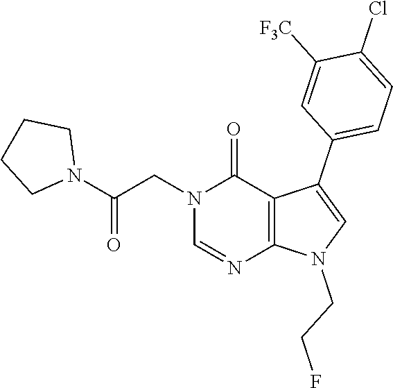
C1=C([F3C])C(Cl)=CC=C1C1=CN(CCF)C2=C1C(=O)N(CC(N1CCCC1)=O)C=N2
